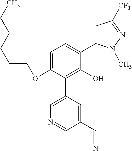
C1(OCCCCCC)=CC=C(C2=CC([CF3])=NN2C)C(O)=C1C1=CN=CC(C#N)=C1
